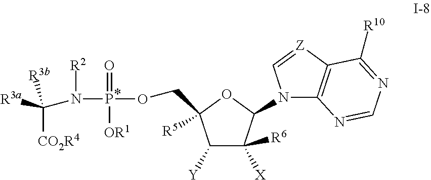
C1([Y])C([X])([R6])C(N2C3=C([Z]=C2)C([R10])=NC=N3)OC1(COP(N([R2])C([R3a])([CO2R4])[R3b])(=O)[OR1])[R5]
